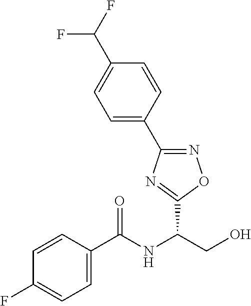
C1(C2=NOC(C(NC(C3=CC=C(F)C=C3)=O)CO)=N2)=CC=C(C(F)F)C=C1
